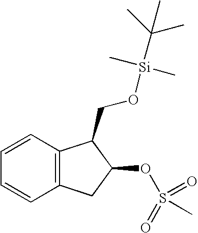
C12=C(C=CC=C1)C(CO[Si](C)(C)C(C)(C)C)C(OS(=O)(=O)C)C2
